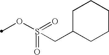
S(=O)(OC)(CC1CCCCC1)=O
